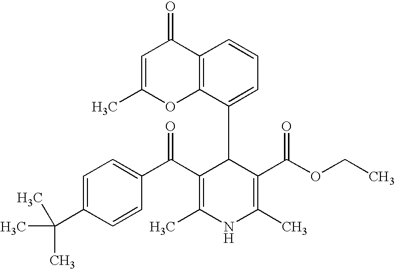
C1=C(C)OC2=C(C1=O)C=CC=C2C1C(C(C2=CC=C(C(C)(C)C)C=C2)=O)=C(C)NC(C)=C1C(OCC)=O
